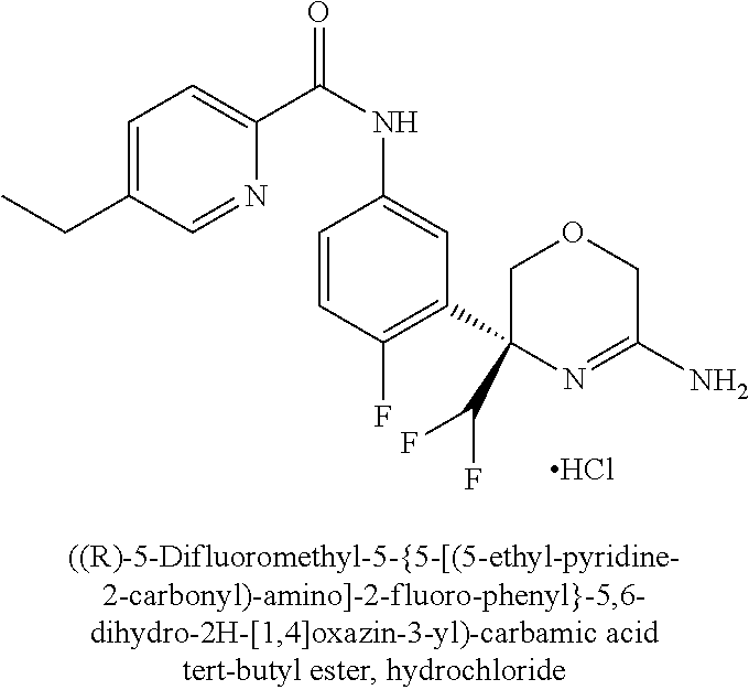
C1=C(CC)C=NC(C(NC2=CC(C3(C(F)F)N=C(N)COC3)=C(F)C=C2)=O)=C1.Cl
